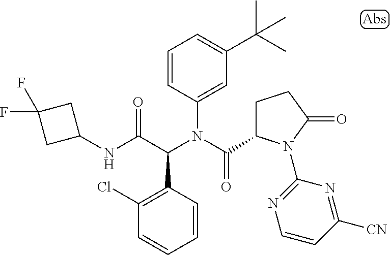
C1=CC(C(C(NC2CC(F)(F)C2)=O)N(C(=O)C2CCC(=O)N2C2=NC=CC([CN])=N2)C2=CC(C(C)(C)C)=CC=C2)=C(Cl)C=C1
